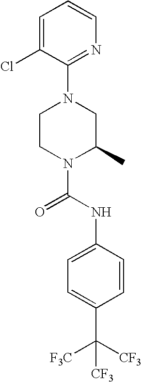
N1(C(NC2=CC=C(C([F3C])([CF3])[CF3])C=C2)=O)C(C)CN(C2=NC=CC=C2Cl)CC1
